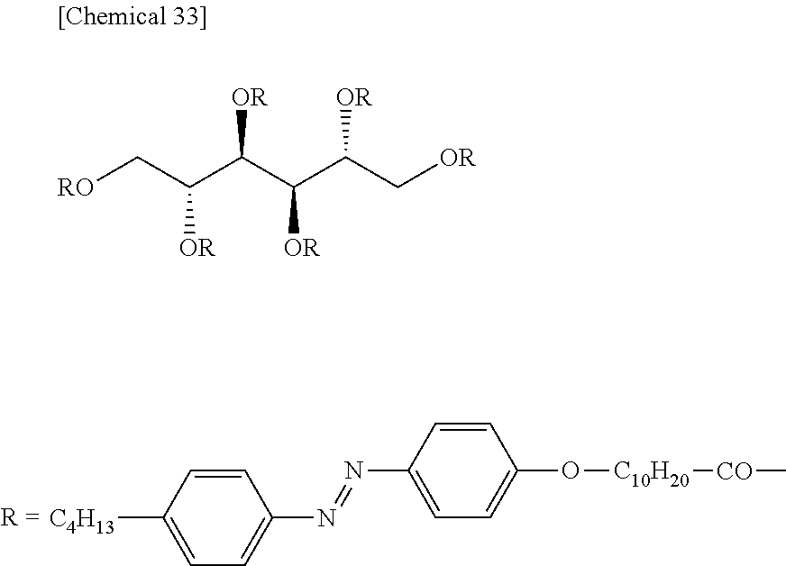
C1=CC([C4H13])=CC=C1N=NC1=CC=C(O[C10H20][CO]C)C=C1.[RO]CC(C(C(C(C[OR])[OR])[OR])[OR])[OR]
